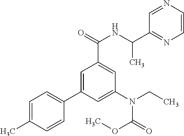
C1=C(C)C=CC(C2=CC(C(=O)NC(C)C3=NC=CN=C3)=CC(N(CC)C(OC)=O)=C2)=C1
